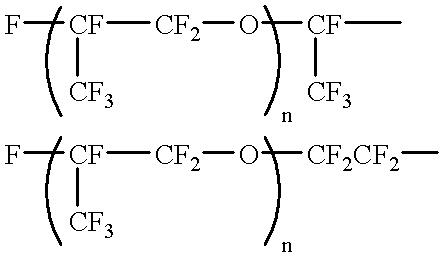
F[CF]([CF3])[CF2]O[CF]([CF3])C.F[CF]([CF3])[CF2]O[CF2CF2]C
